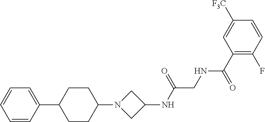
C1=CC=CC(C2CCC(N3CC(NC(CNC(C4=C(F)C=CC([F3C])=C4)=O)=O)C3)CC2)=C1
